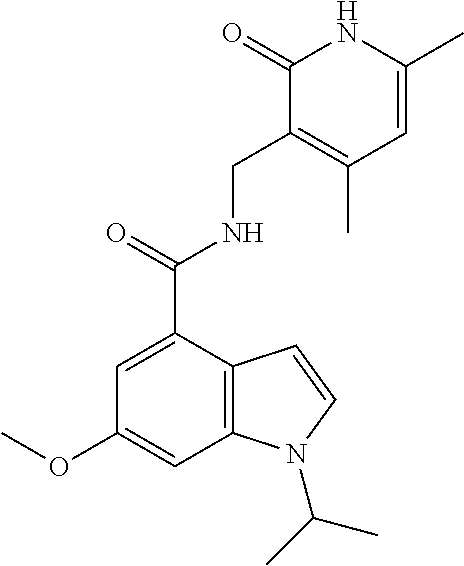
C1=C(C(NCC2=C(C)C=C(C)NC2=O)=O)C2=C(C=C1OC)N(C(C)C)C=C2
